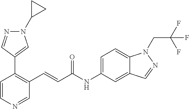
C1=CN=CC(C=CC(NC2=CC=C3C(=C2)C=NN3CC(F)(F)F)=O)=C1C1=CN(C2CC2)N=C1
